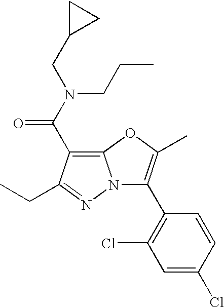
C12=C(C(N(CC3CC3)CCC)=O)C(CC)=NN1C(C1=C(Cl)C=C(Cl)C=C1)=C(C)O2
